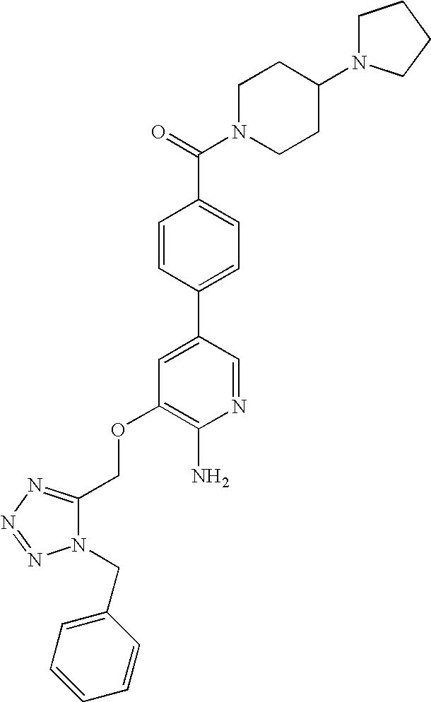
C(OC1=C(N)N=CC(C2=CC=C(C(=O)N3CCC(N4CCCC4)CC3)C=C2)=C1)C1=NN=NN1CC1=CC=CC=C1
